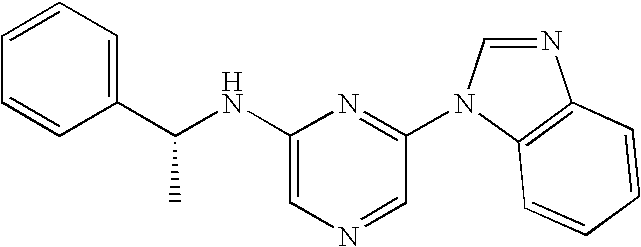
C1=CC(C(NC2=CN=CC(N3C4=C(N=C3)C=CC=C4)=N2)C)=CC=C1
